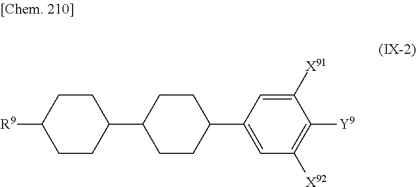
C1(C2CCC(C3=CC([X92])=C([Y9])C([X91])=C3)CC2)CCC([R9])CC1
